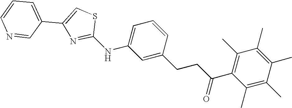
C1=CN=CC(C2=CSC(NC3=CC=CC(CCC(=O)C4=C(C)C(C)=C(C)C(C)=C4C)=C3)=N2)=C1
